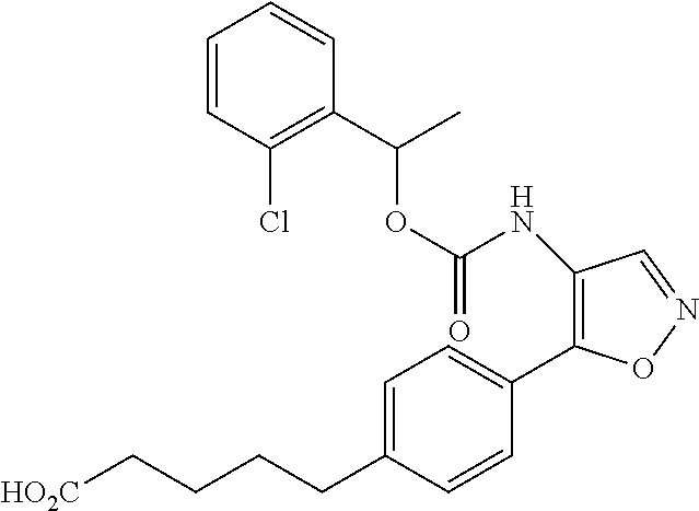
O(C(NC1=C(C2=CC=C(CCCC[HO2C])C=C2)ON=C1)=O)C(C)C1=C(Cl)C=CC=C1
